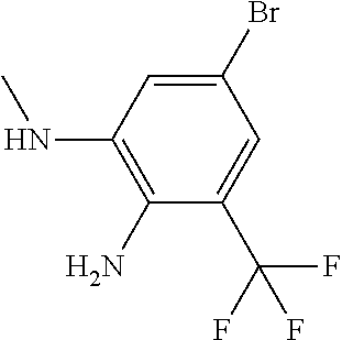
C1(Br)=CC(NC)=C(N)C(C(F)(F)F)=C1
